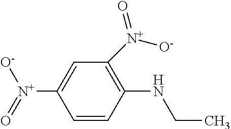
C1=CC(NCC)=C([N+]([O-])=O)C=C1[N+](=O)[O-]
